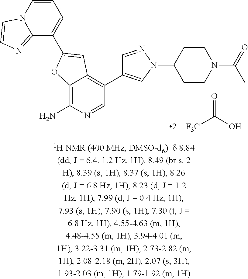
[F3C]C(O)=O.C1(C2=CC3=C(C4=CN(C5CCN(C(C)=O)CC5)N=C4)C=NC(N)=C3O2)=CC=CN2C1=NC=C2
